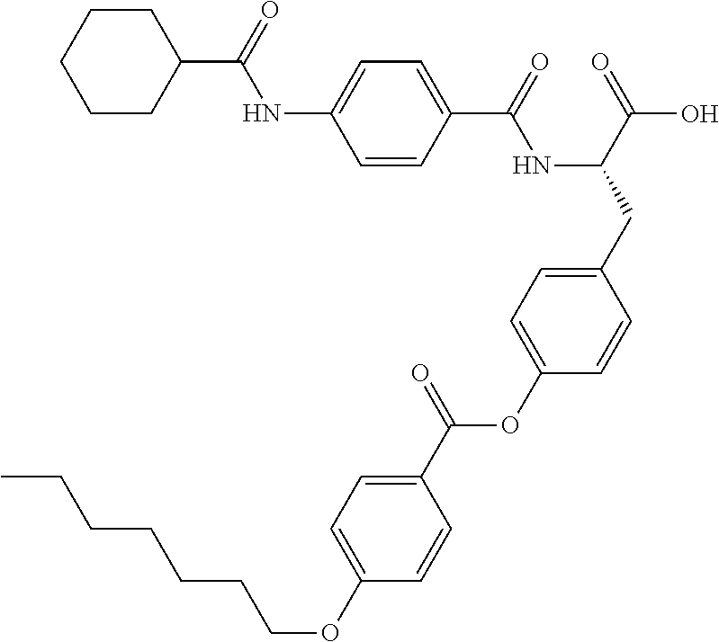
C1=CC(C(=O)NC(CC2=CC=C(OC(C3=CC=C(OCCCCCCC)C=C3)=O)C=C2)C(=O)O)=CC=C1NC(C1CCCCC1)=O
